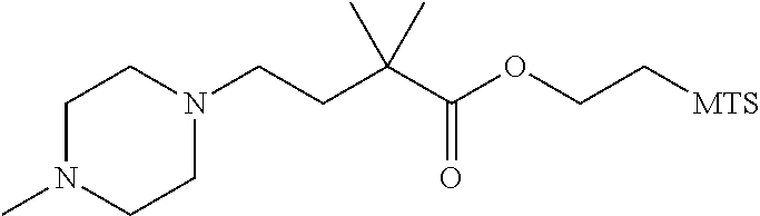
O(C(C(CCN1CCN(C)CC1)(C)C)=O)CC[MTS]
